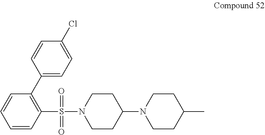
C1CN(C2CCN(S(=O)(=O)C3=C(C4=CC=C(Cl)C=C4)C=CC=C3)CC2)CCC1C
